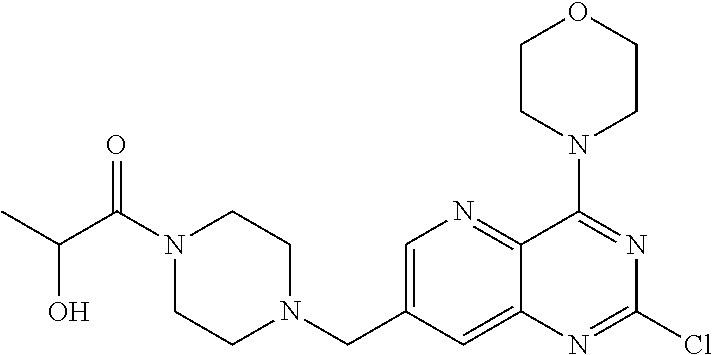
C1=C(CN2CCN(C(C(C)O)=O)CC2)C=C2C(=N1)C(N1CCOCC1)=NC(Cl)=N2
